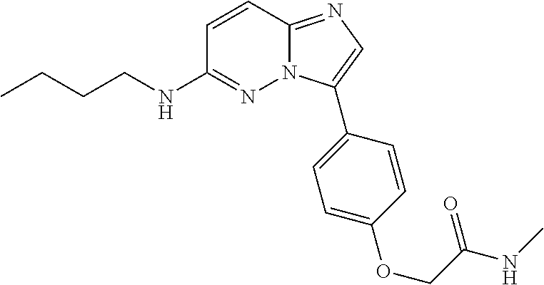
C1=CC2=NC=C(C3=CC=C(OCC(=O)NC)C=C3)N2N=C1NCCCC
